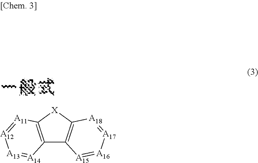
C12=C([X]C3=C1[A15]=[A16][A17]=[A18]3)[A11]=[A12][A13]=[A14]2
